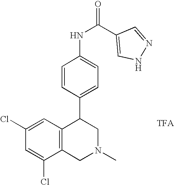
[TFA].C1(Cl)=CC(Cl)=CC2=C1CN(C)CC2C1=CC=C(NC(=O)C2=CNN=C2)C=C1
